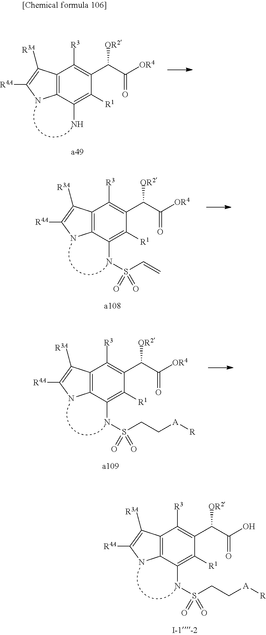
C12=C(C(N)=C([R1])C(C(C(=O)[OR4])[OR2])=C1[R3])NC([R4A])=C2[R3A].C12=C(C(NS(C=C)(=O)=O)=C([R1])C(C(C(=O)[OR4])[OR2])=C1[R3])NC([R4A])=C2[R3A].C12=C(C(NS(CC[A][R])(=O)=O)=C([R1])C(C(C(=O)[OR4])[OR2])=C1[R3])NC([R4A])=C2[R3A].C12=C(C(NS(CC[A][R])(=O)=O)=C([R1])C(C(C(=O)O)[OR2])=C1[R3])NC([R4A])=C2[R3A]
